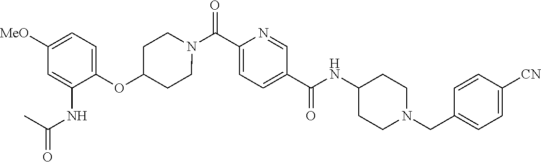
N(C(C1=CC=C(C(=O)N2CCC(OC3=CC=C([OMe])C=C3NC(=O)C)CC2)N=C1)=O)C1CCN(CC2=CC=C([CN])C=C2)CC1
